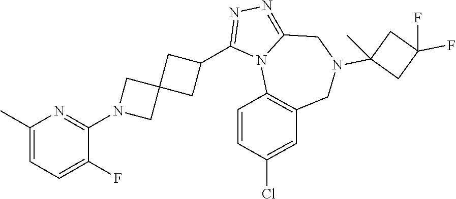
C1(C)=CC=C(F)C(N2CC3(C2)CC(C2=NN=C4N2C2=C(CN(C5(C)CC(F)(F)C5)C4)C=C(Cl)C=C2)C3)=N1
